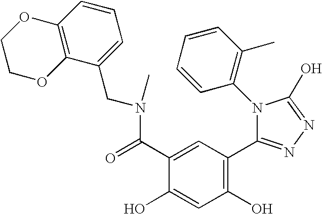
C1(O)=C(C2=NN=C(O)N2C2=C(C)C=CC=C2)C=C(C(=O)N(CC2=CC=CC3=C2OCCO3)C)C(O)=C1
